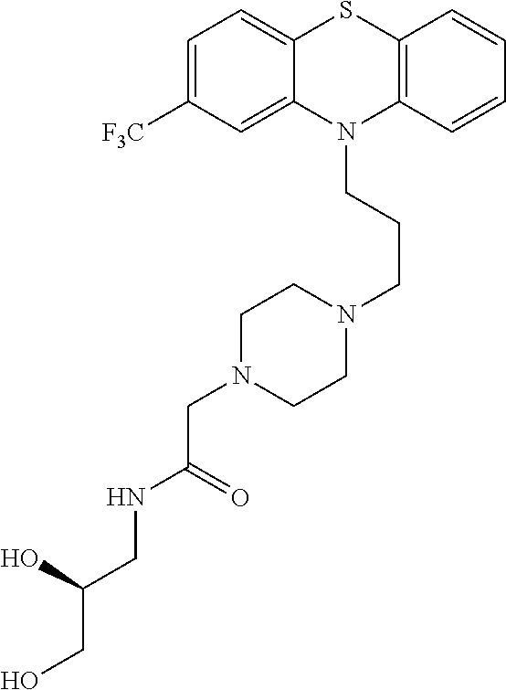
C1=C([F3C])C=C2C(=C1)SC1=C(N2CCCN2CCN(CC(NCC(CO)O)=O)CC2)C=CC=C1
